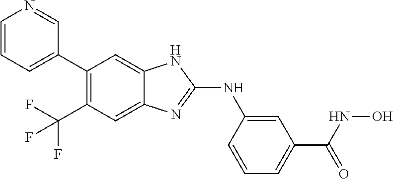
C(C1=C(C2=CC=CN=C2)C=C2C(=C1)N=C(NC1=CC(C(NO)=O)=CC=C1)N2)(F)(F)F
